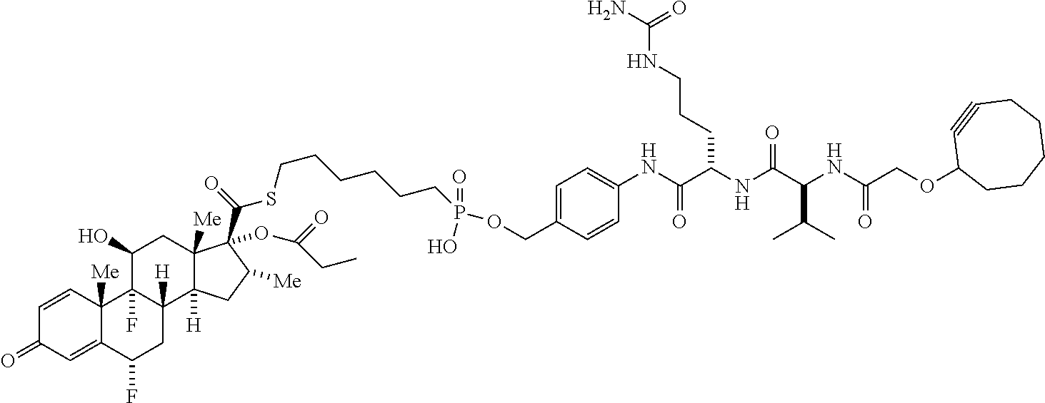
C1=CC2([Me])C(=CC1=O)C(F)CC1([H])C2(F)C(O)CC2([Me])C1([H])CC([Me])C2(C(=O)SCCCCCCP(O)(=O)OCC1=CC=C(NC(C(NC(C(C(C)C)NC(=O)COC2CCCCCC#C2)=O)CCCNC(=O)N)=O)C=C1)OC(=O)CC
